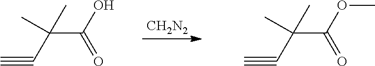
C#CC(C(O)=O)(C)C.[CH2N2].C#CC(C(OC)=O)(C)C
